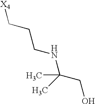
[X4]CCCNC(C)(CO)C
